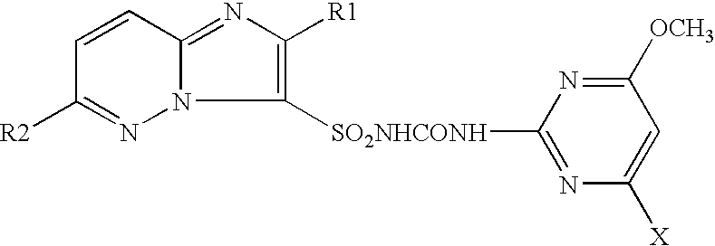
C1=CC2=NC([R1])=C([SO2NHCONH]C3=NC([X])=CC([OCH3])=N3)N2N=C1[R2]
